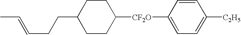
C1CC(CCC=CC)CCC1[CF2O]C1=CC=C([C2H5])C=C1
